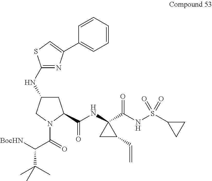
C1(NC2CC(C(NC3(C(NS(C4CC4)(=O)=O)=O)CC3C=C)=O)N(C(=O)C([BocHN])C(C)(C)C)C2)=NC(C2=CC=CC=C2)=CS1
